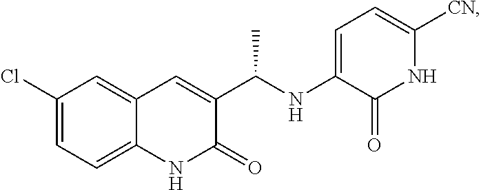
C1=C([CN])NC(=O)C(NC(C2=CC3=CC(Cl)=CC=C3NC2=O)C)=C1
